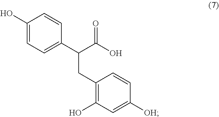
C1(O)=CC=C(C(CC2=C(O)C=C([OH])C=C2)C(O)=O)C=C1
